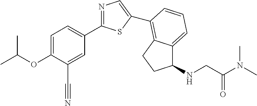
C1=C(OC(C)C)C(C#N)=CC(C2=NC=C(C3=C4C(=CC=C3)C(NCC(N(C)C)=O)CC4)S2)=C1
